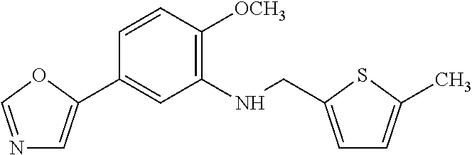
C1=CC([OCH3])=C(NCC2=CC=C(C)S2)C=C1C1=CN=CO1
